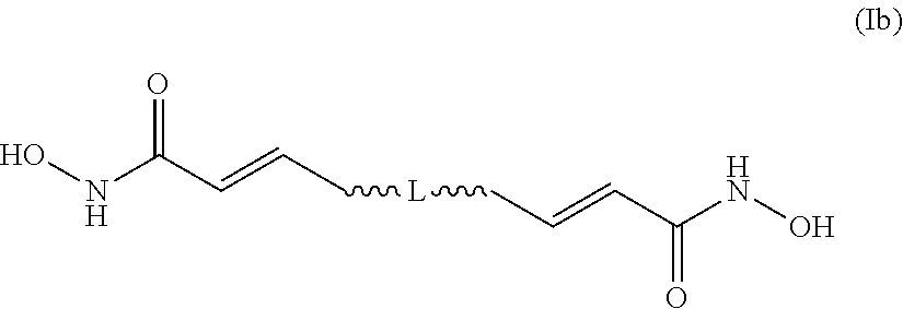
C(C=CC(NO)=O)[L]CC=CC(NO)=O
